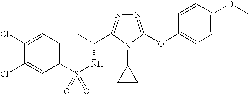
N1=C(OC2=CC=C(OC)C=C2)N(C2CC2)C(C(C)NS(=O)(C2=CC=C(Cl)C(Cl)=C2)=O)=N1
